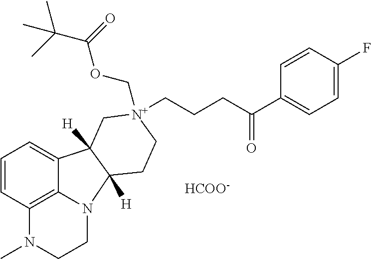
C1N2C3=C(N(C)C1)C=CC=C3C1([H])C2([H])CC[N+](COC(C(C)(C)C)=O)(CCCC(C2=CC=C(F)C=C2)=O)C1.[HCOO-]
